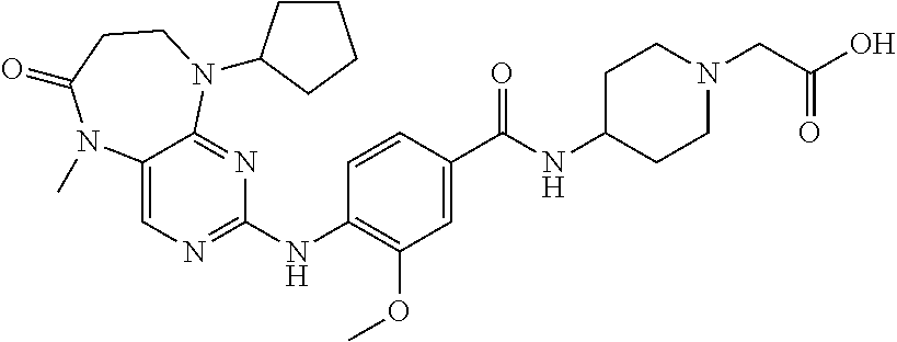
C1(NC2=NC=C3C(=N2)N(C2CCCC2)CCC(=O)N3C)=C(OC)C=C(C(NC2CCN(CC(O)=O)CC2)=O)C=C1
